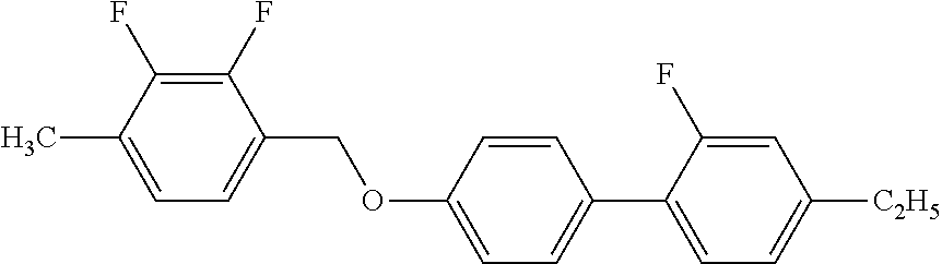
C1(F)=C(F)C(C)=CC=C1COC1=CC=C(C2=CC=C([C2H5])C=C2F)C=C1
